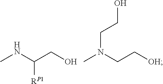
C(N(CC[OH])C)CO.N(C(CO)[RP1])C
